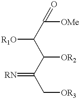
C(C([OR2])C(C[OR3])=[RN])(C([OMe])=O)[R1O]
